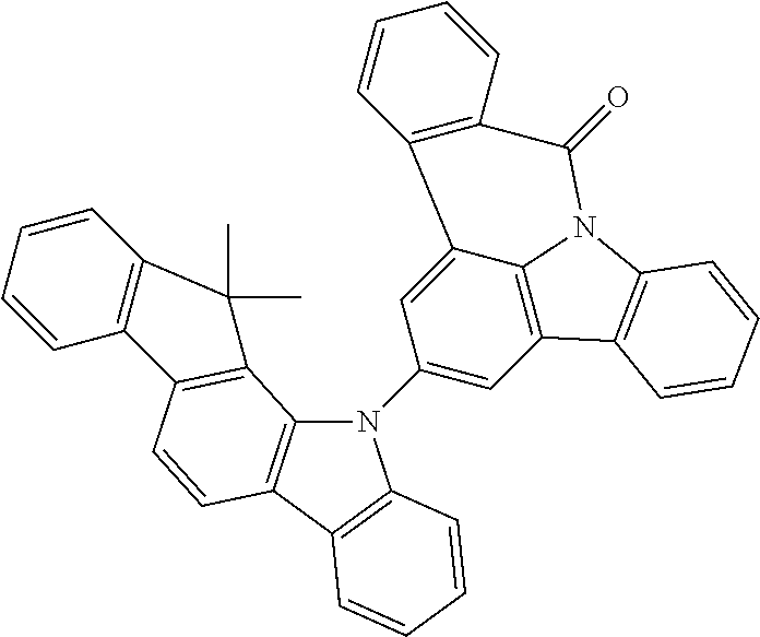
C1(N2C3=C(C4=C2C=CC=C4)C=CC2=C3C(C)(C)C3=C2C=CC=C3)=CC2=C3C(=C1)C1=C(C(=O)N3C3=C2C=CC=C3)C=CC=C1
